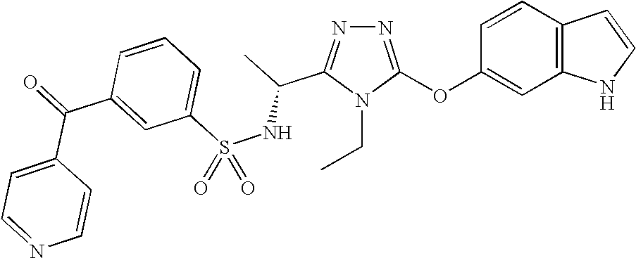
N1=C(OC2=CC3=C(C=C2)C=CN3)N(CC)C(C(C)NS(C2=CC=CC(C(=O)C3=CC=NC=C3)=C2)(=O)=O)=N1
